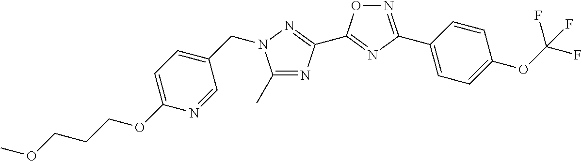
C1(C)=NC(C2=NC(C3=CC=C(OC(F)(F)F)C=C3)=NO2)=NN1CC1=CC=C(OCCCOC)N=C1
